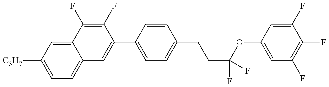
C1=C([C3H7])C=C2C(=C1)C=C(C1=CC=C(CCC(OC3=CC(F)=C(F)C(F)=C3)(F)F)C=C1)C(F)=C2F
